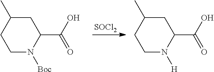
C1N([Boc])C(C(=O)O)CC(C)C1.[SOCl2].C1N([H])C(C(=O)O)CC(C)C1
